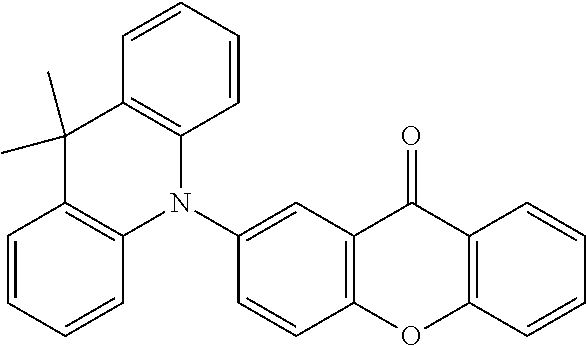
C12=C(OC3=C(C1=O)C=CC=C3)C=CC(N1C3=C(C(C)(C)C4=C1C=CC=C4)C=CC=C3)=C2
